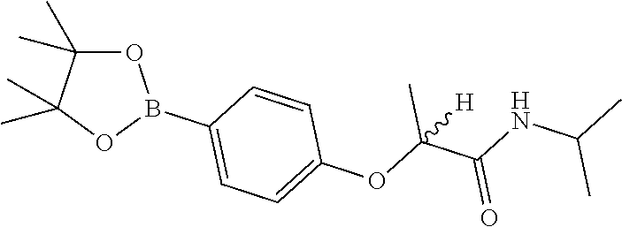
O1C(C)(C)C(C)(C)OB1C1=CC=C(OC(C(NC(C)C)=O)(C)[H])C=C1
